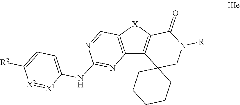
C12=C([X]C3=C1C1(CN([R])C3=O)CCCCC1)C=NC(NC1=CC=C([R2])[X2]=[X1]1)=N2
